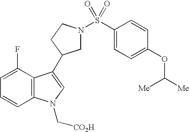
C1=C(F)C2=C(C=C1)N(C[CO2H])C=C2C1CN(S(C2=CC=C(OC([Me])[Me])C=C2)(=O)=O)CC1
